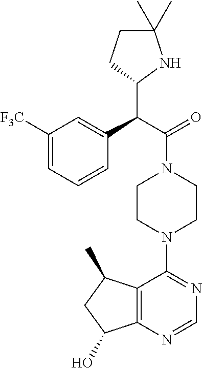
C1([F3C])=CC=CC(C(C(=O)N2CCN(C3=NC=NC4=C3C(C)CC4O)CC2)C2NC(C)(C)CC2)=C1
